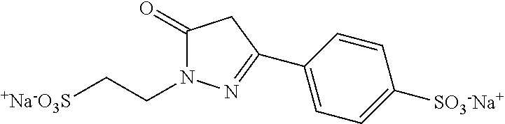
C1(C2=NN(CC[+Na-O3S])C(=O)C2)=CC=C([SO3-Na+])C=C1
